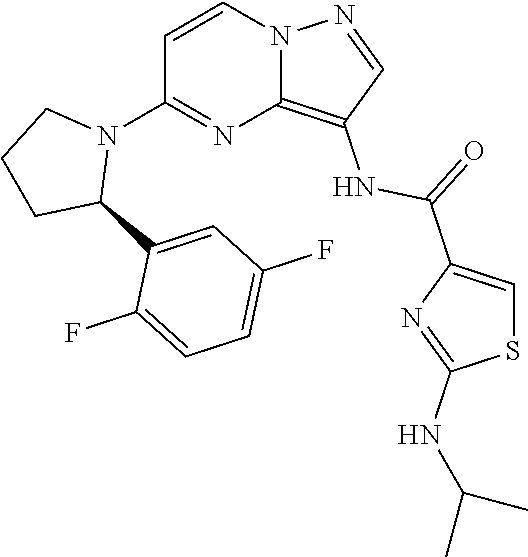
C1(N2CCCC2C2=CC(F)=CC=C2F)=NC2=C(NC(=O)C3=CSC(NC(C)C)=N3)C=NN2C=C1
